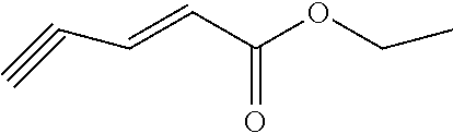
C(=CC(OCC)=O)C#C
